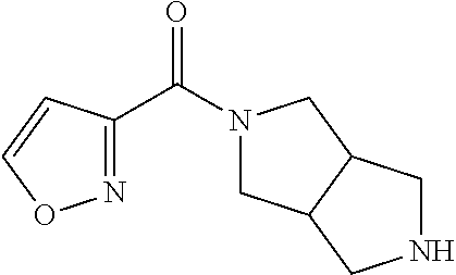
N1(C(C2=NOC=C2)=O)CC2C(C1)CNC2
